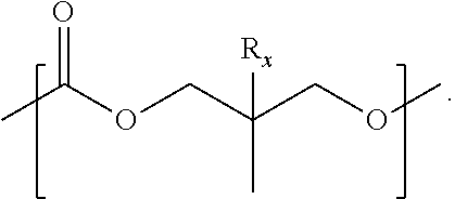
O=C(C)OCC(C)(COC)[Rx]
